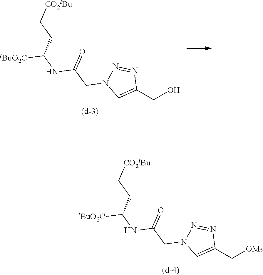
C1(C[OMs])=CN(CC(NC([tBuO2C])CC[CO2tBu])=O)N=N1.C1(CO)=CN(CC(NC([tBuO2C])CC[CO2tBu])=O)N=N1
